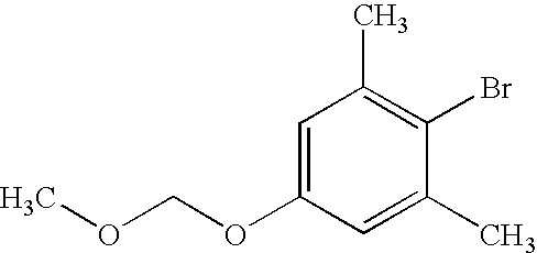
C1=C(OCOC)C=C(C)C(Br)=C1C
